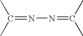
C(=NN=C(C)C)(C)C
